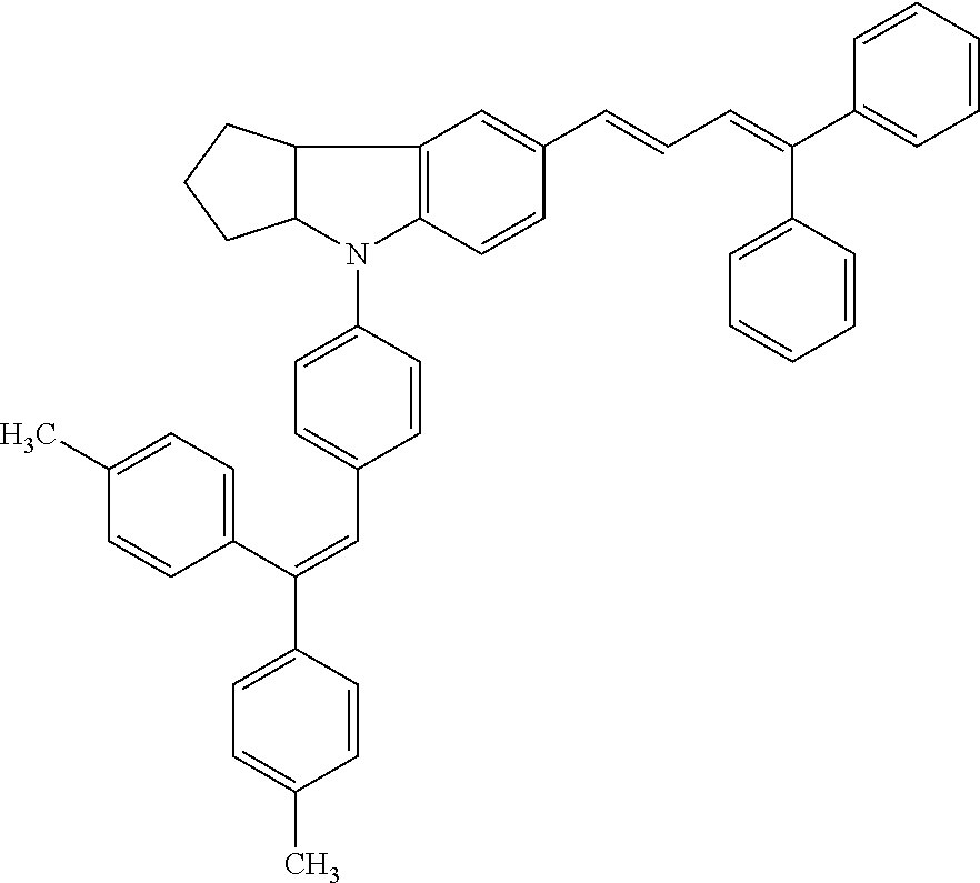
C1=CC(C(C2=CC=C(C)C=C2)=CC2=CC=C(N3C4=C(C5C3CCC5)C=C(C=CC=C(C3=CC=CC=C3)C3=CC=CC=C3)C=C4)C=C2)=CC=C1C
